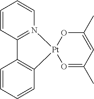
C12=N(C=CC=C1)[Pt]1(C3=C2C=CC=C3)O=C(C)C=C(C)O1
